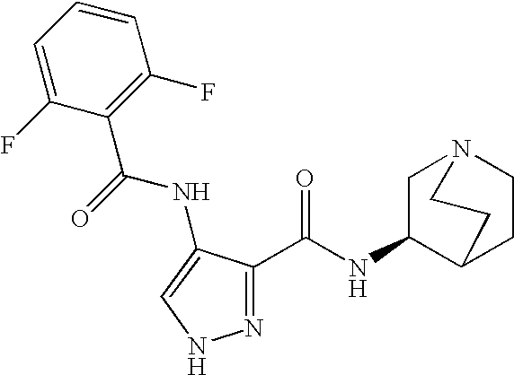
N1=C(C(NC2CN3CCC2CC3)=O)C(NC(C2=C(F)C=CC=C2F)=O)=CN1
